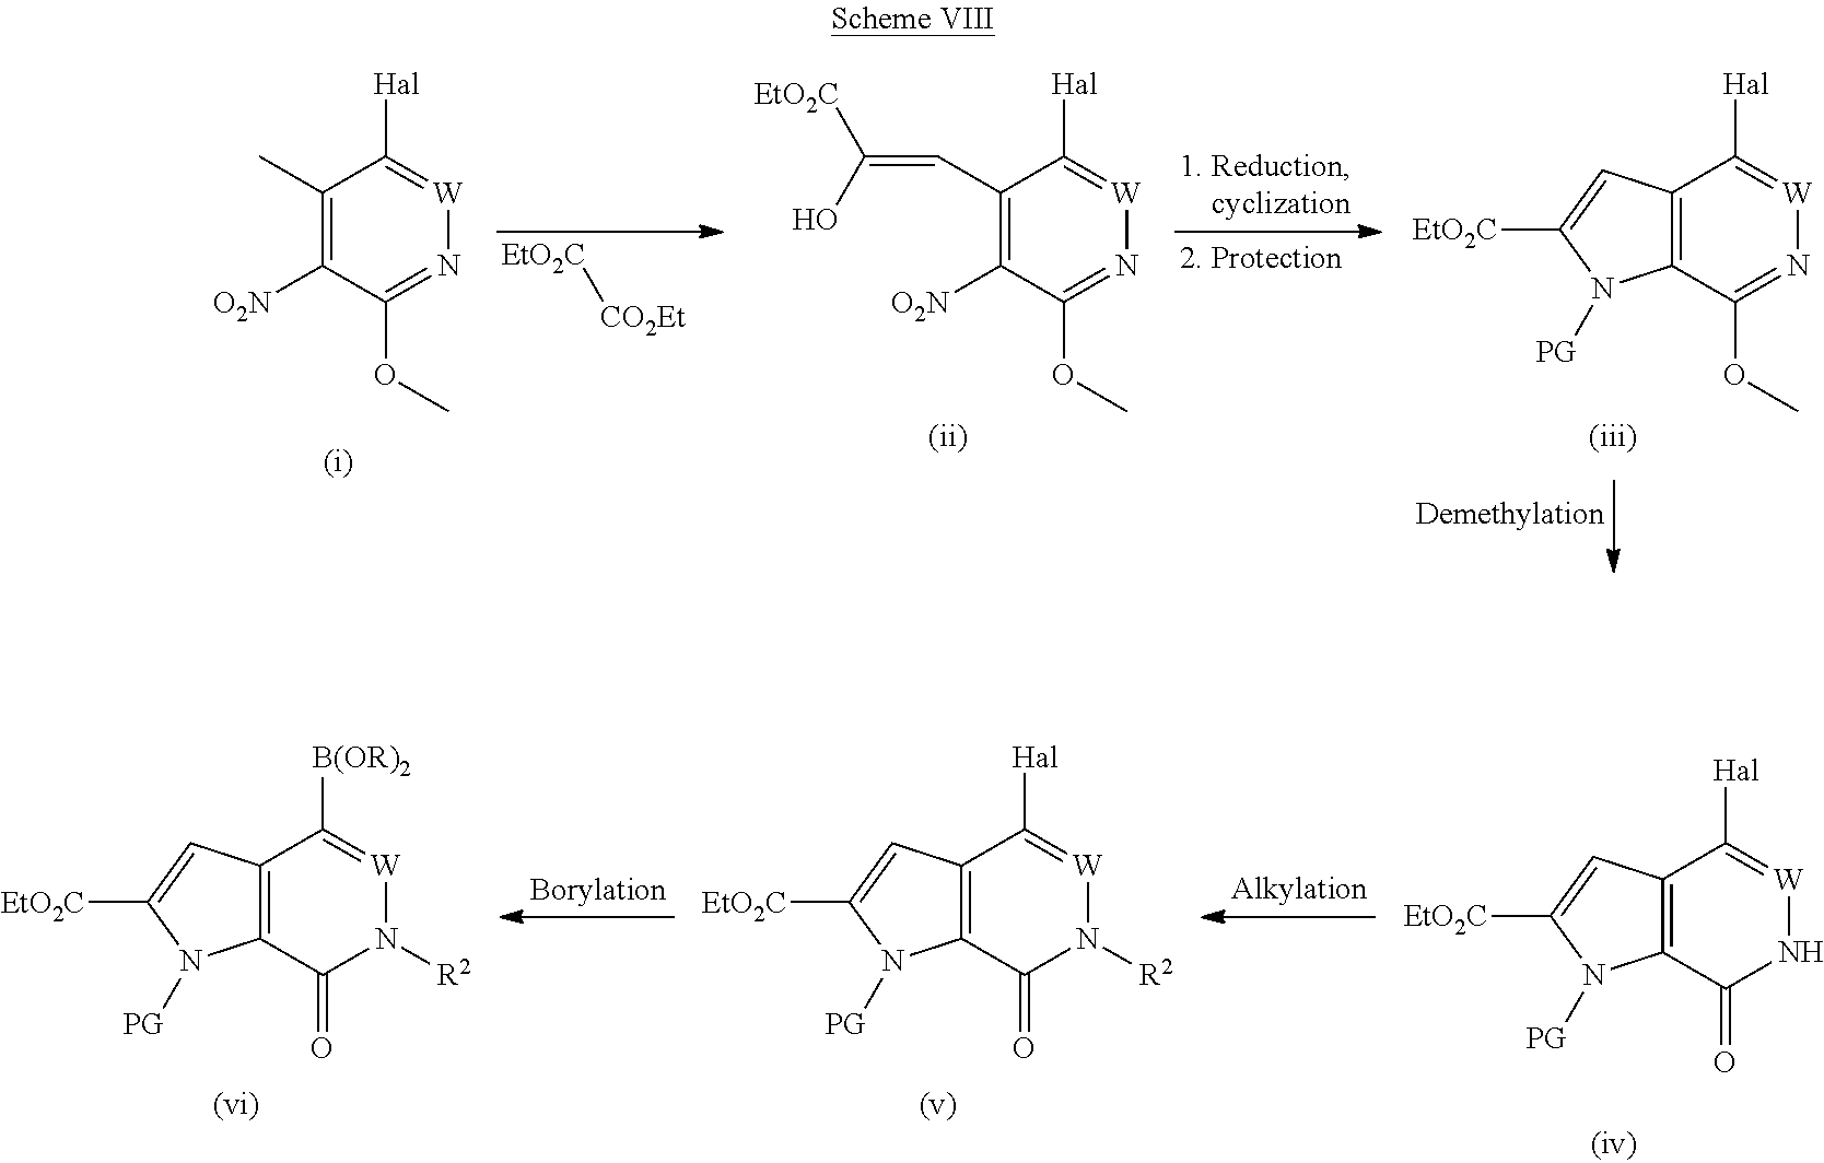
C1(C=C([EtO2C])O)=C([O2N])C(OC)=N[W]=C1[Hal].[EtO2C][CO2Et].C1(C)=C([O2N])C(OC)=N[W]=C1[Hal].C12=C(C(OC)=N[W]=C1[Hal])N([PG])C([EtO2C])=C2.C12=C(C(=O)N[W]=C1[Hal])N([PG])C([EtO2C])=C2.C12=C(C(=O)N([R2])[W]=C1[Hal])N([PG])C([EtO2C])=C2.C12=C(C(=O)N([R2])[W]=C1[B(OR)2])N([PG])C([EtO2C])=C2
